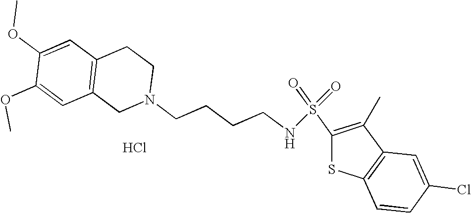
C1=C(OC)C(OC)=CC2=C1CCN(CCCCNS(=O)(=O)C1=C(C)C3=C(S1)C=CC(Cl)=C3)C2.Cl
